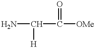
NC([H])C(=O)[OMe]
